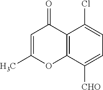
C12=C(C([CHO])=CC=C1Cl)OC(C)=CC2=O
